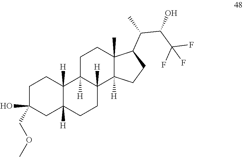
C1C(O)(COC)CC2([H])C([H])(C1)C1([H])C([H])(CC2)C2([H])C(C)(CC1)C(C(C(C(F)(F)F)O)C)CC2
